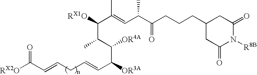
[RX2O]C(C=CCC=CC([OR3A])C(C(C)C([RX1O])C(=CC(C(CCCC1CC(=O)N([R8B])C(=O)C1)=O)C)C)[OR4A])=O
